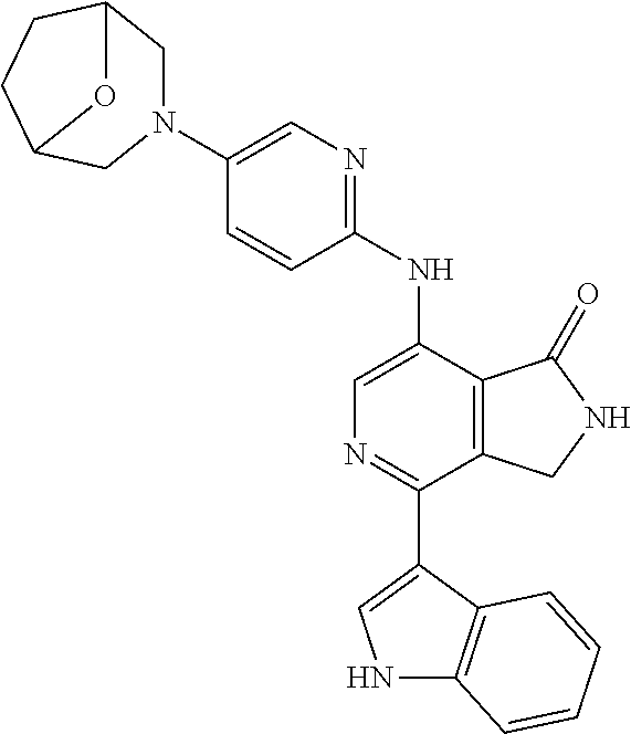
N1(C2=CN=C(NC3=CN=C(C4=CNC5=C4C=CC=C5)C4=C3C(=O)NC4)C=C2)CC2CCC(C1)O2
